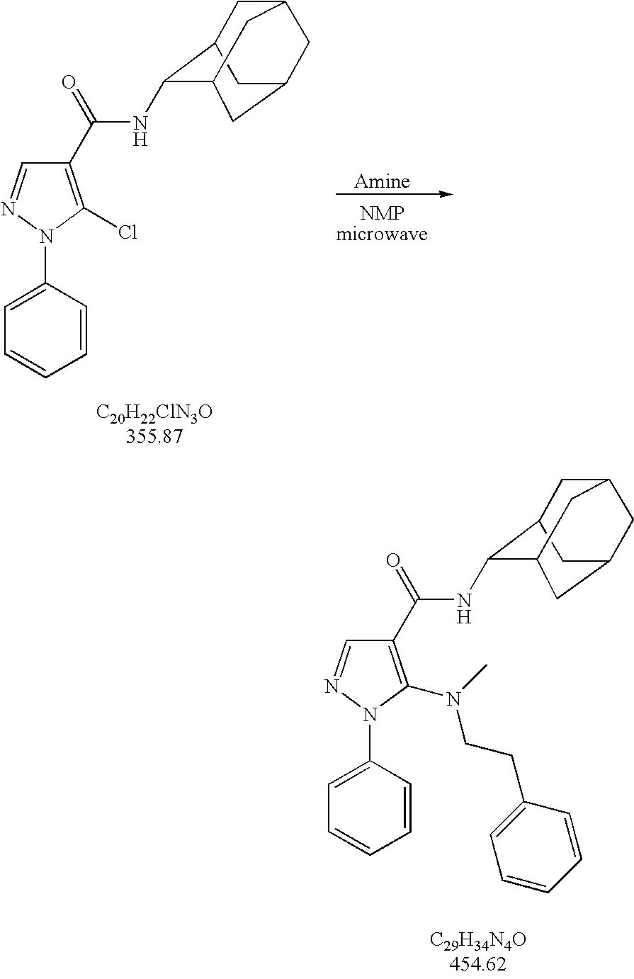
C1C2C(NC(C3=C(Cl)N(C4=CC=CC=C4)N=C3)=O)C3CC(CC1C3)C2.C1C2C(NC(C3=C(N(C)CCC4=CC=CC=C4)N(C4=CC=CC=C4)N=C3)=O)C3CC(CC1C3)C2
